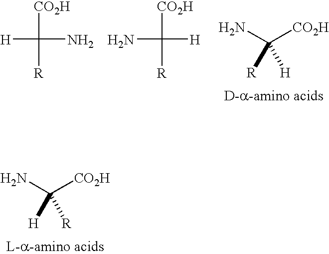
[H]C([CO2H])([R])N.NC([CO2H])([R])[H].NC([CO2H])([R])[H].NC([CO2H])([H])[R]
